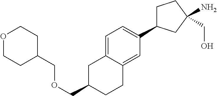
C(OCC1CC2=CC=C(C3CCC(N)(CO)C3)C=C2CC1)C1CCOCC1
